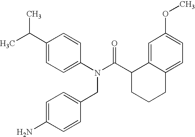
C1=C(C(C)C)C=CC(N(C(C2CCCC3=CC=C(OC)C=C23)=O)CC2=CC=C(N)C=C2)=C1
